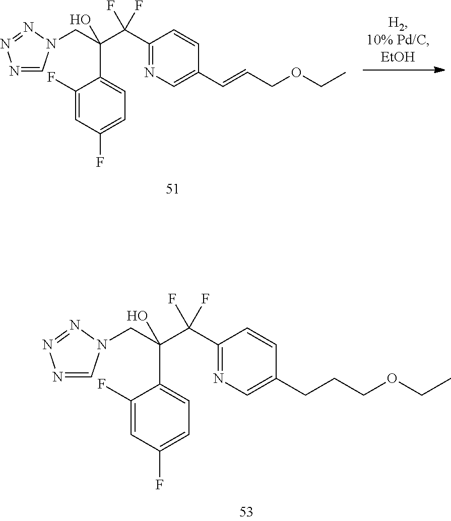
C1(C(C(CN2C=NN=N2)(O)C2=CC=C(F)C=C2F)(F)F)=NC=C(CCCOCC)C=C1.C1(C(C(CN2C=NN=N2)(O)C2=CC=C(F)C=C2F)(F)F)=NC=C(C=CCOCC)C=C1
